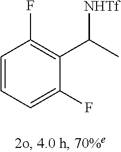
C1=C(F)C(C([NHTf])C)=C(F)C=C1
